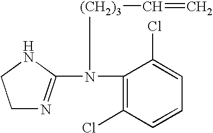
C1N=C(N(C2=C(Cl)C=CC=C2Cl)[(CH2)3]C=C)NC1
